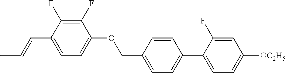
C1(F)=C(F)C(C=CC)=CC=C1OCC1=CC=C(C2=CC=C([OC2H5])C=C2F)C=C1
